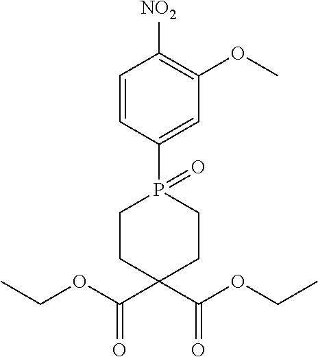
C1=CC(P2(=O)CCC(C(OCC)=O)(C(OCC)=O)CC2)=CC(OC)=C1[NO2]
